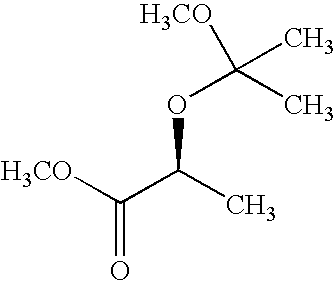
C(=O)(C(C)OC(C)([H3CO])C)[H3CO]
